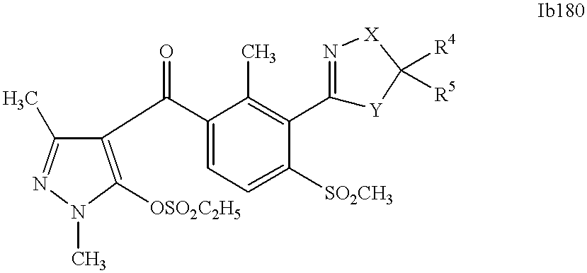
C1(C)=NN(C)C([OSO2C2H5])=C1C(=O)C1=CC=C([SO2CH3])C(C2=N[X]C([R4])([R5])[Y]2)=C1C
